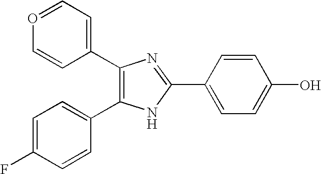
C1(C2=CC=OC=C2)=C(C2=CC=C(F)C=C2)NC(C2=CC=C(O)C=C2)=N1
